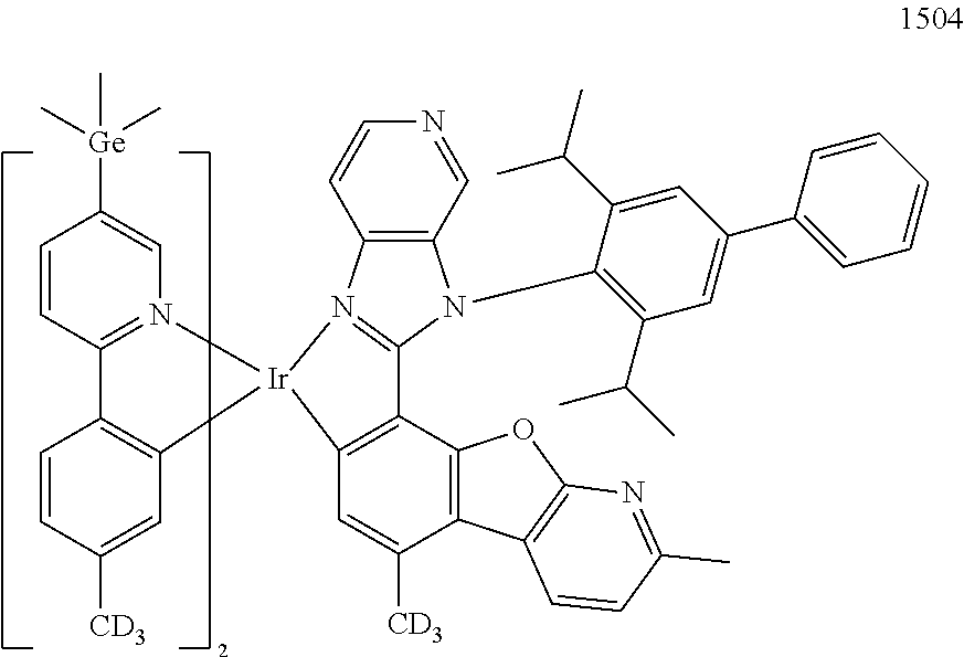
C12=N(C=C([Ge](C)(C)C)C=C1)[Ir]1(C3=C2C=CC([CD3])=C3)N2=C(C3=C1C=C([CD3])C1=C3OC3=C1C=CC(C)=N3)N(C1=C(C(C)C)C=C(C3=CC=CC=C3)C=C1C(C)C)C1=C2C=CN=C1
